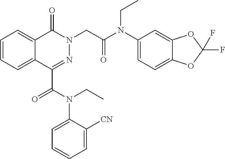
C1=CC=C2C(=C1)C(=O)N(CC(=O)N(C1=CC=C3C(=C1)OC(F)(F)O3)CC)N=C2C(=O)N(C1=CC=CC=C1[CN])CC
